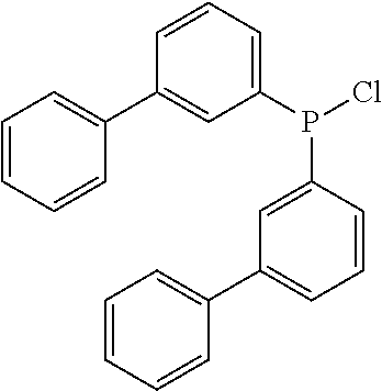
C1=CC=C(P(Cl)C2=CC(C3=CC=CC=C3)=CC=C2)C=C1C1=CC=CC=C1
